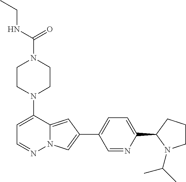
N1(C2=CC=NN3C2=CC(C2=CC=C(C4N(C(C)C)CCC4)N=C2)=C3)CCN(C(=O)NCC)CC1
